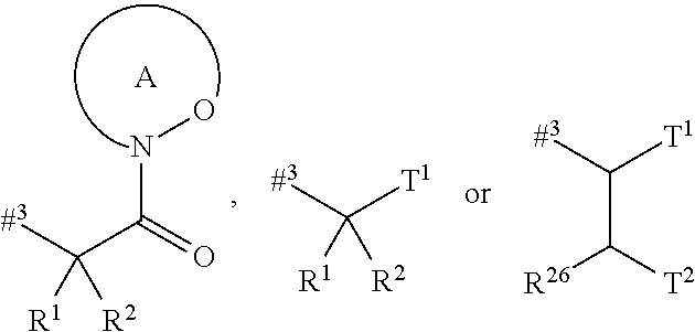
[#3]C(C(=O)NO)([R1])[R2].[A].[#3]C([T1])([R1])[R2].[#3]C([T1])C([T2])[R26]
